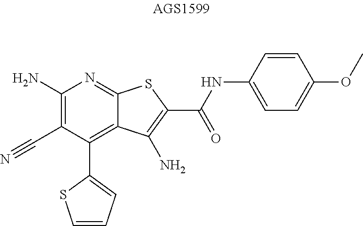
C1(N)=C(C#N)C(C2=CC=CS2)=C2C(=N1)SC(C(NC1=CC=C(OC)C=C1)=O)=C2N
